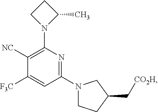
C1([NC])=C(N2C(C)CC2)N=C(N2CCC(C[CO2H])C2)C=C1[F3C]
